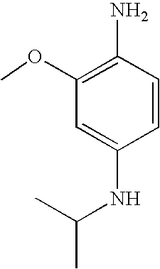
N(C1=CC(OC)=C(N)C=C1)C(C)C
